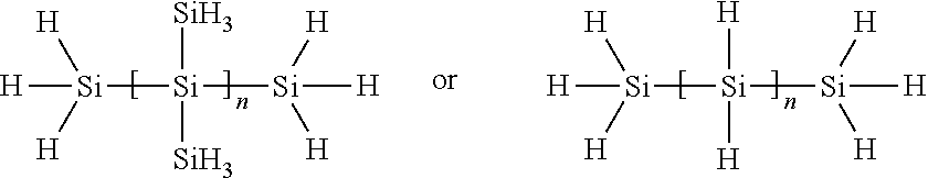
[Si]([Si]([Si])([Si])[Si]([H])([H])[H])([H])([H])[H].[Si]([Si]([H])([H])[Si]([H])([H])[H])([H])([H])[H]
